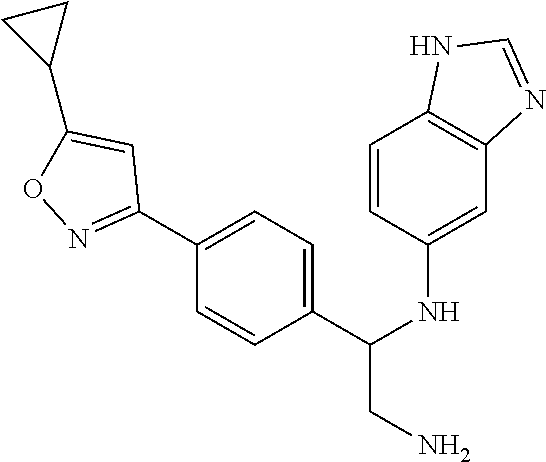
C1=CC(NC(CN)C2=CC=C(C3=NOC(C4CC4)=C3)C=C2)=CC2=C1NC=N2
